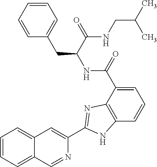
C1=C(C(NC(CC2=CC=CC=C2)C(NCC(C)C)=O)=O)C2=C(C=C1)NC(C1=CC3=CC=CC=C3C=N1)=N2
